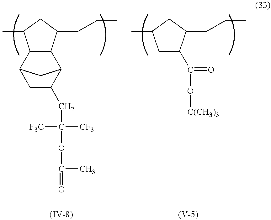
C1C(C)C2C(C1CCC)C1C(CC([CF3])([F3C])OC(C)=O)CC2C1.C1C(C)CC(C(=O)O[C(CH3)3])C1CCC
